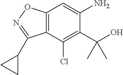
C12=C(C(Cl)=C(C(O)(C)C)C(N)=C1)C(C1CC1)=NO2
